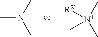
CN(C)C.[N+](C)(C)([R2])C
